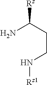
[Rz]C(N)CCN[Rz1]
